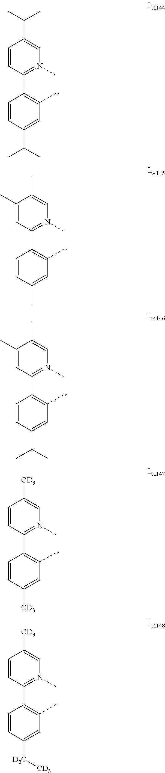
C1(C2=C(C)C=C(C)C=C2)=N(C)C=C(C)C(C)=C1.C1(C2=C(C)C=C(C(C)C)C=C2)=N(C)C=C(C)C(C)=C1.C1(C2=C(C)C=C([CD3])C=C2)=N(C)C=C([CD3])C=C1.C1(C2=C(C)C=C([D2C][CD3])C=C2)=N(C)C=C([CD3])C=C1.C1(C2=C(C)C=C(C(C)C)C=C2)=N(C)C=C(C(C)C)C=C1
